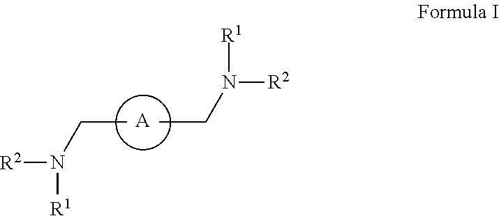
[A].CCN([R2])[R1].C(C)N([R2])[R1]
